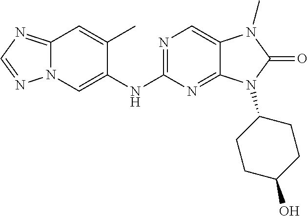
C1(NC2=CN3C(=NC=N3)C=C2C)=NC=C2C(=N1)N(C1CCC(O)CC1)C(=O)N2C
